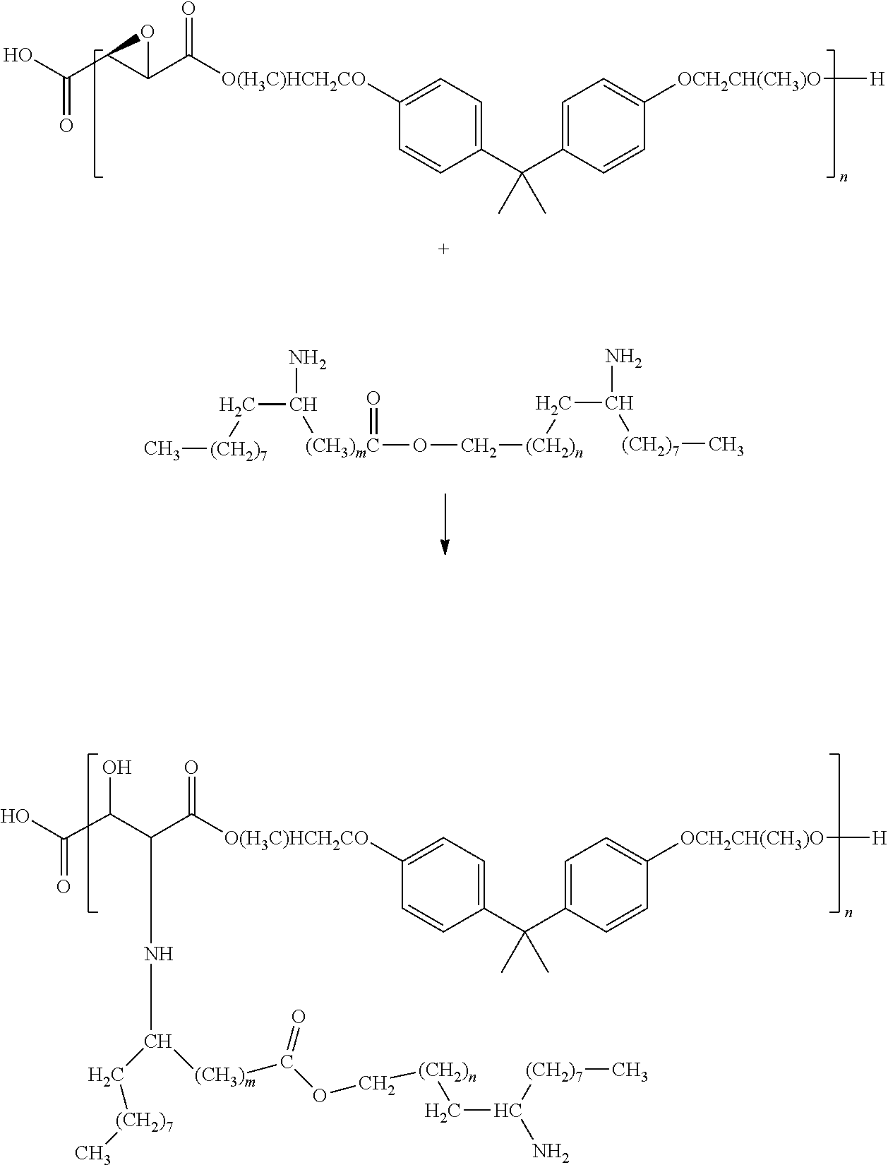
OC(C1C(C([O(H3C)HCH2CO]C2=CC=C(C(C3=CC=C([OCH2CH(CH3)O][H])C=C3)(C)C)C=C2)=O)O1)=O.C[(CH2)7]CC([(CH3)mC](OC[(CH2)n]CC([(CH2)7]C)N)=O)N.OC(C(C(C([O(H3C)HCH2CO]C1=CC=C(C(C2=CC=C([OCH2CH(CH3)O][H])C=C2)(C)C)C=C1)=O)NC(C[(CH2)7]C)[(CH3)m]C(OC[(CH2)n]CC(N)[(CH2)7]C)=O)O)=O
